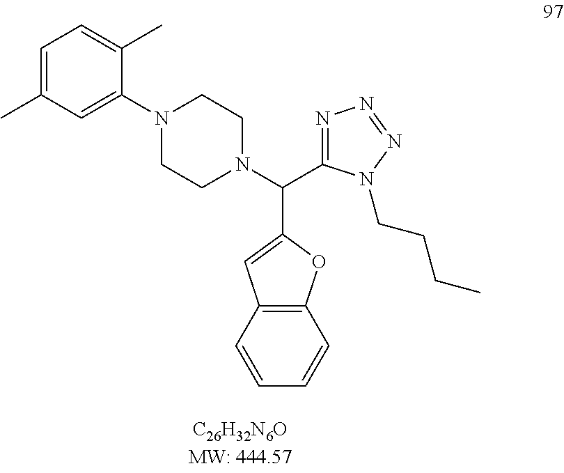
C1=C(C)C=C(N2CCN(C(C3=NN=NN3CCCC)C3=CC4=C(O3)C=CC=C4)CC2)C(C)=C1
